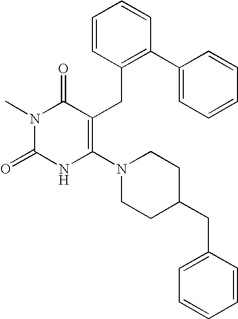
N1(C)C(=O)NC(N2CCC(CC3=CC=CC=C3)CC2)=C(CC2=C(C3=CC=CC=C3)C=CC=C2)C1=O
